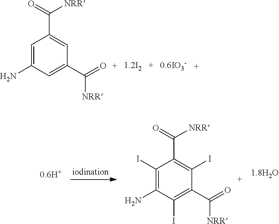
C1=C(N)C=C(C(=O)[NRR])C=C1C(=O)[NRR].C1(I)=C(N)C(I)=C(C(=O)[NRR])C(I)=C1C(=O)[NRR]
